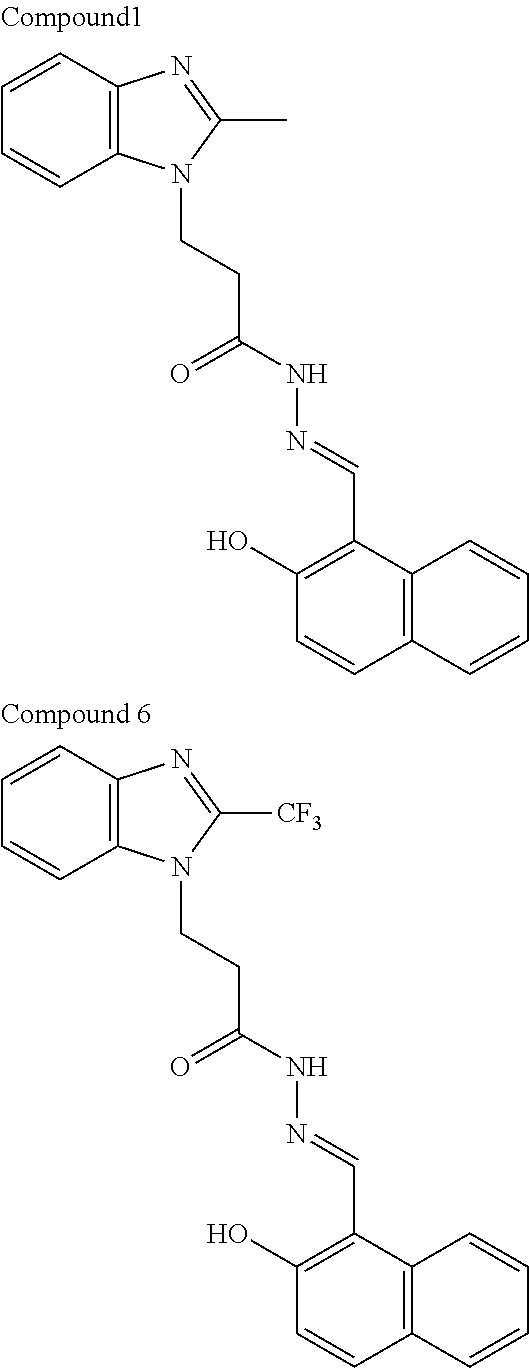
C1=CC2=C(C=C1)N=C(C)N2CCC(NN=CC1=C(O)C=CC2=C1C=CC=C2)=O.C1=CC2=C(C=C1)N=C([CF3])N2CCC(NN=CC1=C(O)C=CC2=C1C=CC=C2)=O
